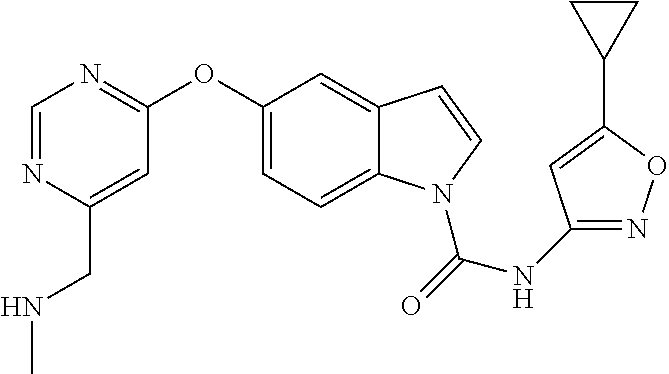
C1(OC2=NC=NC(CNC)=C2)=CC=C2C(=C1)C=CN2C(=O)NC1=NOC(C2CC2)=C1
